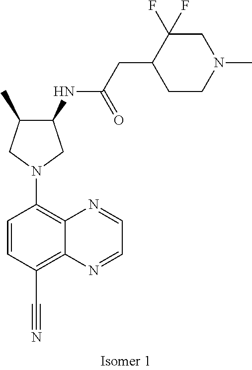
C1(NC(CC2CCN(C)CC2(F)F)=O)C(C)CN(C2=C3C(=C(C#N)C=C2)N=CC=N3)C1
